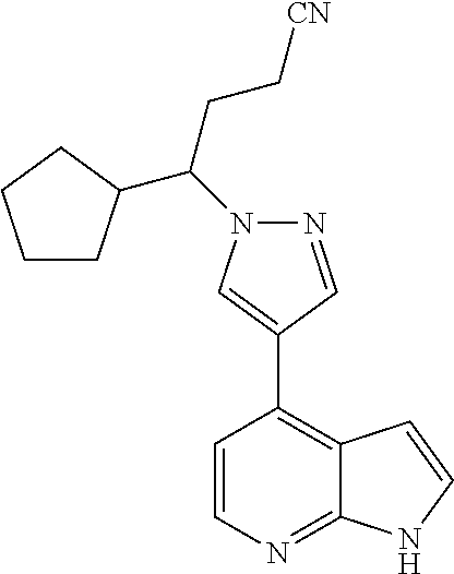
C12=C(C3=CN(C(CC[CN])C4CCCC4)N=C3)C=CN=C1NC=C2
